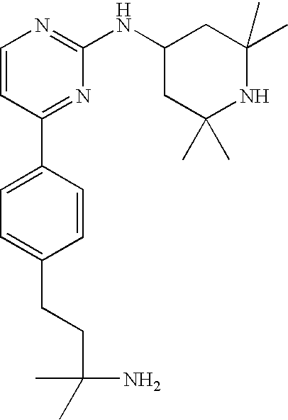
C1=CC(C2=CC=C(CCC(C)(N)C)C=C2)=NC(NC2CC(C)(C)NC(C)(C)C2)=N1
